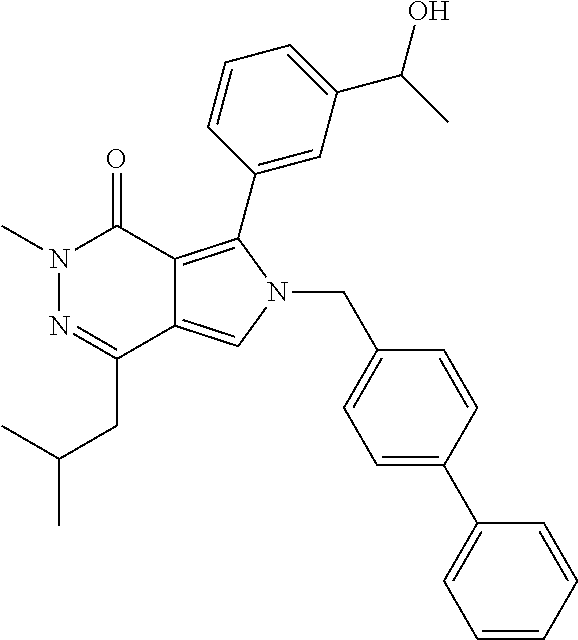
CN1N=C(CC(C)C)C2=CN(CC3=CC=C(C4=CC=CC=C4)C=C3)C(C3=CC(C(O)C)=CC=C3)=C2C1=O
